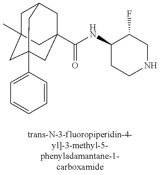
C1C2(C)CC3(C4=CC=CC=C4)CC(C(=O)NC4CCNCC4F)(CC1C3)C2
